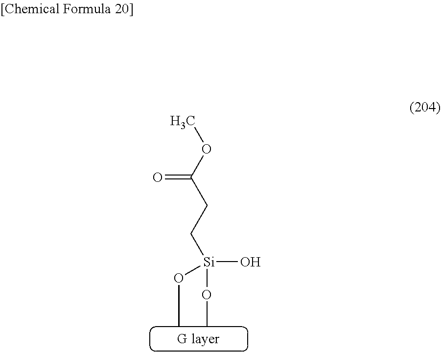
[Si](OC)(O)(OC)CCC(OC)=O
